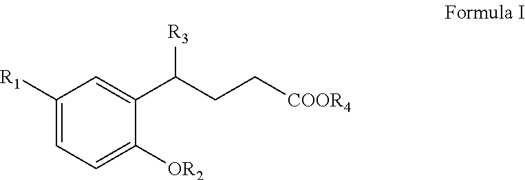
C1([R1])=CC=C([OR2])C(C(CC[COOR4])[R3])=C1
